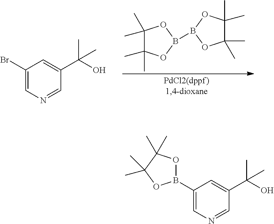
C1=C(B2OC(C)(C)C(C)(C)O2)C=C(C(O)(C)C)C=N1.C1=C(Br)C=C(C(O)(C)C)C=N1.B1(B2OC(C)(C)C(C)(C)O2)OC(C)(C)C(C)(C)O1
